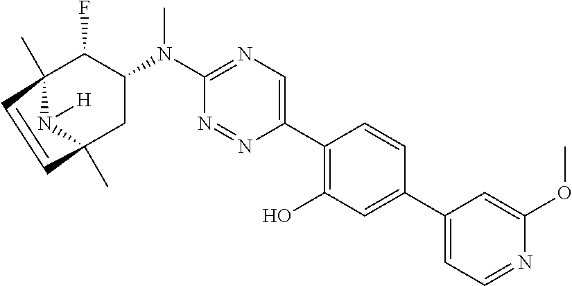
C12(C)N([H])C(C)(CC(N(C3=NC=C(C4=C(O)C=C(C5=CC=NC(OC)=C5)C=C4)N=N3)C)C1F)C=C2
